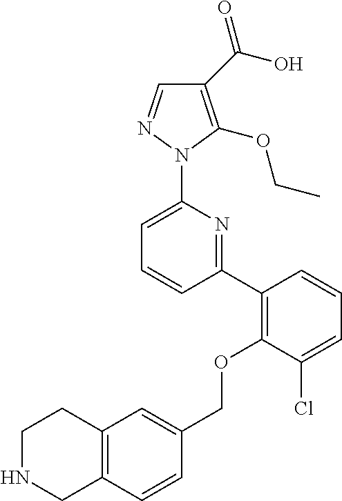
C1(C(O)=O)=C(OCC)N(C2=CC=CC(C3=C(OCC4=CC5=C(C=C4)CNCC5)C(Cl)=CC=C3)=N2)N=C1
